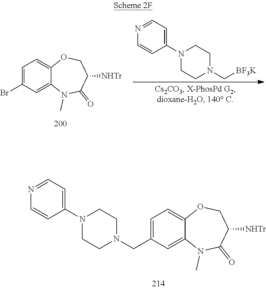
C12=CC(CN3CCN(C4=CC=NC=C4)CC3)=CC=C1OCC([NHTr])C(=O)N2C.C12=CC(Br)=CC=C1OCC([NHTr])C(=O)N2C.C([BF3K])N1CCN(C2=CC=NC=C2)CC1
